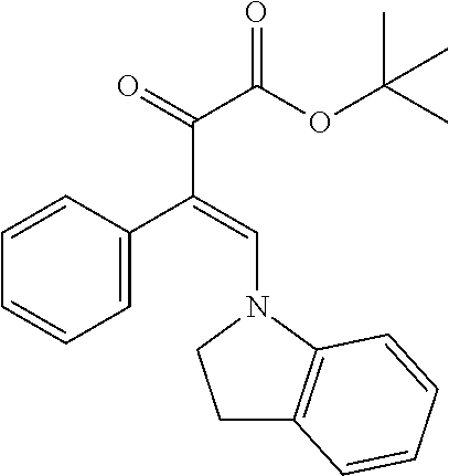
C1=C(C(=CN2C3=C(CC2)C=CC=C3)C(=O)C(OC(C)(C)C)=O)C=CC=C1
